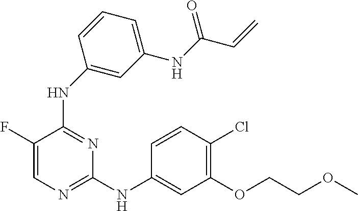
N(C1=NC=C(F)C(NC2=CC(NC(=O)C=C)=CC=C2)=N1)C1=CC(OCCOC)=C(Cl)C=C1
